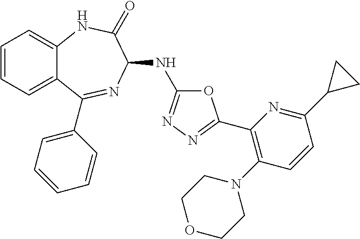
C1(C2=NN=C(NC3N=C(C4=CC=CC=C4)C4=CC=CC=C4NC3=O)O2)=C(N2CCOCC2)C=CC(C2CC2)=N1
